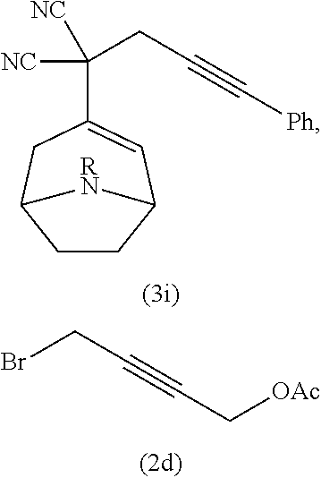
C1(C(CC#C[Ph])([NC])[NC])=CC2CCC(C1)[RN]2.BrCC#CC[OAc]
